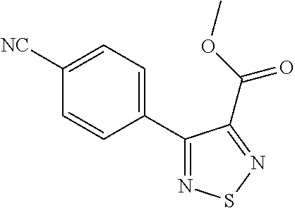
C1(C2=NSN=C2C(OC)=O)=CC=C([NC])C=C1
